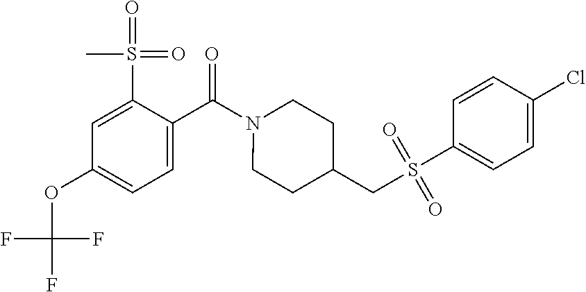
C1=C(S(=O)(=O)C)C(C(N2CCC(CS(C3=CC=C(Cl)C=C3)(=O)=O)CC2)=O)=CC=C1OC(F)(F)F
